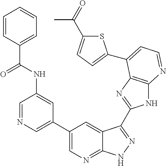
C1=NC=C(C2=CN=C3C(=C2)C(C2=NC4=C(N2)N=CC=C4C2=CC=C(C(=O)C)S2)=NN3)C=C1NC(C1=CC=CC=C1)=O
